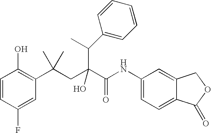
C1=CC(F)=CC(C(CC(C(NC2=CC=C3C(=C2)COC3=O)=O)(O)C(C2=CC=CC=C2)C)(C)C)=C1O
